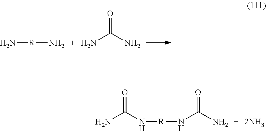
N[R]N.NC(N)=O.NC(N[R]NC(N)=O)=O
